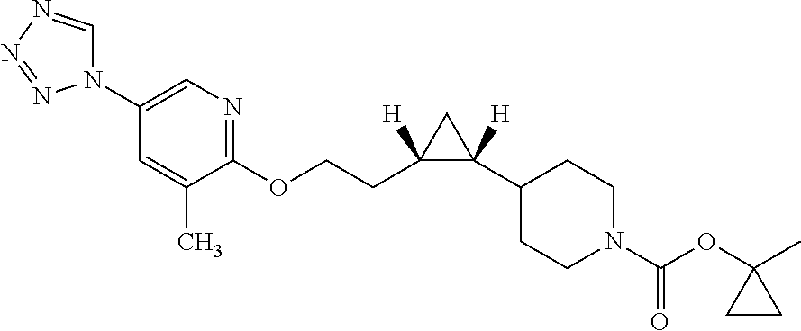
O(CCC1([H])C(C2CCN(C(OC3(C)CC3)=O)CC2)([H])C1)C1=NC=C(N2C=NN=N2)C=C1C
